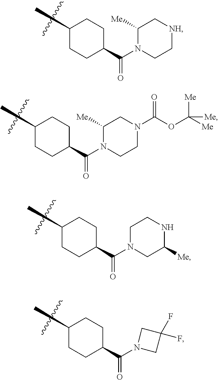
C1CC(C(=O)N2C([Me])C[NH]CC2)CCC1C.C1CC(C(=O)N2C([Me])CN(C(OC([Me])([Me])[Me])=O)CC2)CCC1C.C1CC(C(=O)N2CCNC([Me])C2)CCC1C.C1CC(C(=O)N2CC(F)(F)C2)CCC1C
